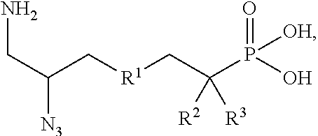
C(C(C[R1]CC(P(O)(=O)[OH])([R2])[R3])[N3])N
